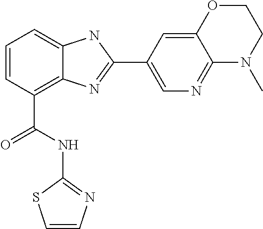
C1=CC(C(NC2=NC=CS2)=O)=C2C(=C1)NC(C1=CN=C3C(=C1)OCCN3C)=N2
